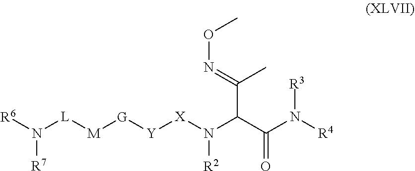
[R6]N([L][M][G][Y][X]N(C(C(N([R4])[R3])=O)C(=NOC)C)[R2])[R7]
